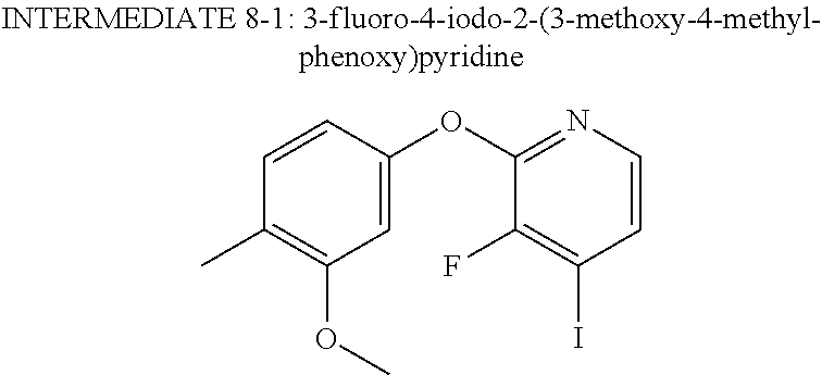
C1=CC(OC2=NC=CC(I)=C2F)=CC(OC)=C1C
